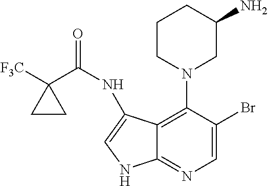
C1=C(Br)C(N2CC(N)CCC2)=C2C(=N1)NC=C2NC(C1([F3C])CC1)=O
